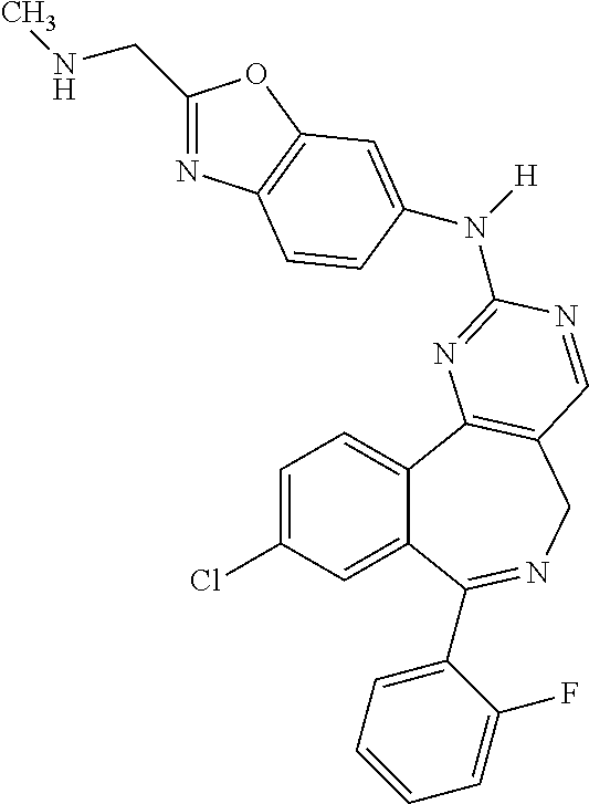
C1=C(Cl)C=C2C(=C1)C1=C(CN=C2C2=CC=CC=C2F)C=NC(N([H])C2=CC3=C(N=C(CNC)O3)C=C2)=N1
